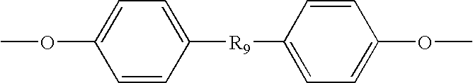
COC1=CC=C([R9]C2=CC=C(OC)C=C2)C=C1
